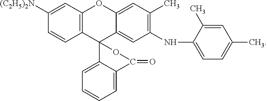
C12=C(C=C([(C2H5)2N])C=C1)OC1=CC(C)=C(NC3=CC=C(C)C=C3C)C=C1C21C2=CC=CC=C2C(=O)O1
